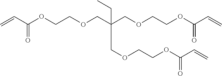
C(=O)(C=C)OCCOCC(COCCOC(C=C)=O)(CC)COCCOC(C=C)=O
